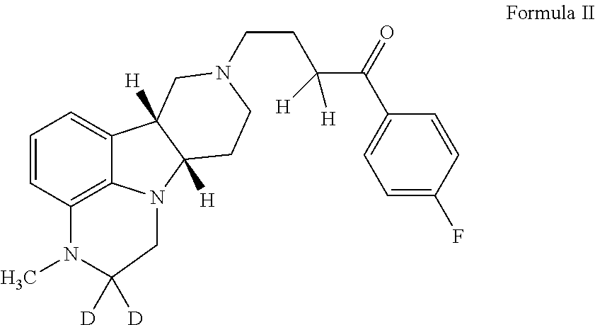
C1=CC2=C3C(=C1)C1([H])C([H])(CCN(CCC([H])(C(C4=CC=C(F)C=C4)=O)[H])C1)N3CC([D])([D])N2C
